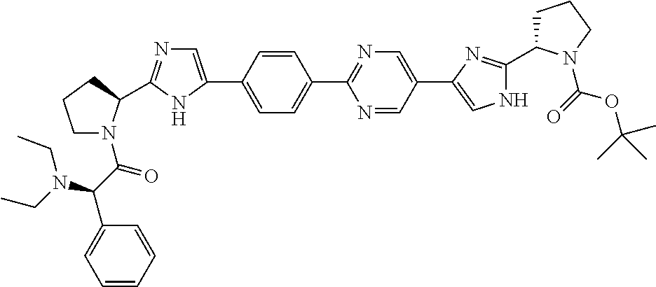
C1=C(C2=CN=C(C3N(C(C(N(CC)CC)C4=CC=CC=C4)=O)CCC3)N2)C=CC(C2=NC=C(C3=CNC(C4CCCN4C(=O)OC(C)(C)C)=N3)C=N2)=C1
